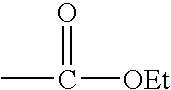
CC([OEt])=O
